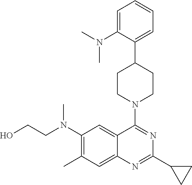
C1=C(N(C)C)C(C2CCN(C3=NC(C4CC4)=NC4=CC(C)=C(N(CCO)C)C=C34)CC2)=CC=C1
